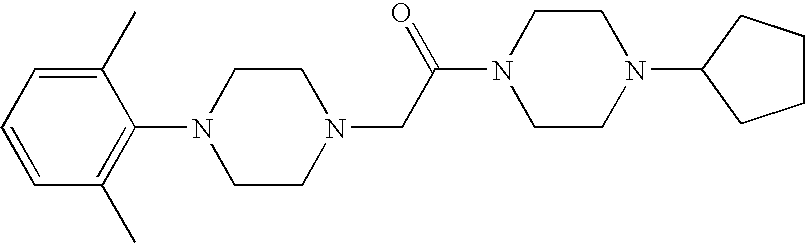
C1(N2CCN(CC(N3CCN(C4CCCC4)CC3)=O)CC2)=C(C)C=CC=C1C
